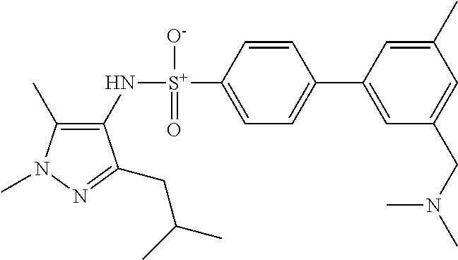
C1(C)=C(N[S+](C2=CC=C(C3=CC(CN(C)C)=CC(C)=C3)C=C2)([O-])=O)C(CC(C)C)=NN1C
